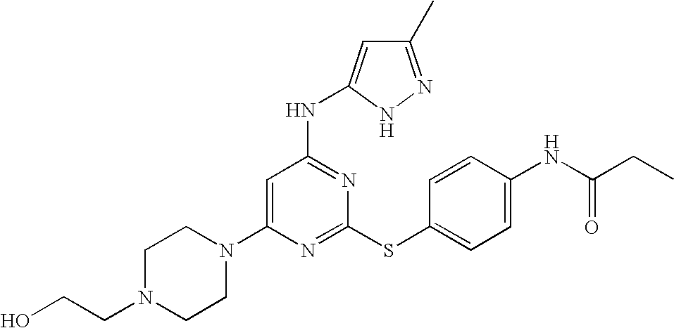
C1N(CCO)CCN(C2=CC(NC3=CC(C)=NN3)=NC(SC3=CC=C(NC(=O)CC)C=C3)=N2)C1
